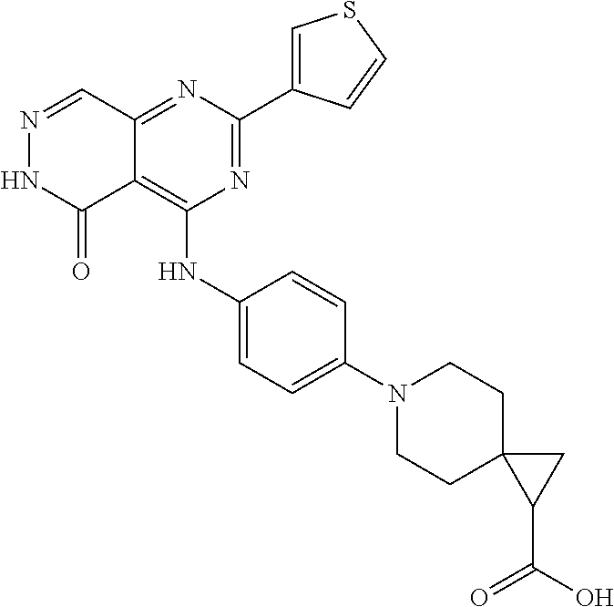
C12=NC(C3=CSC=C3)=NC(NC3=CC=C(N4CCC5(CC4)C(C(O)=O)C5)C=C3)=C1C(=O)NN=C2
